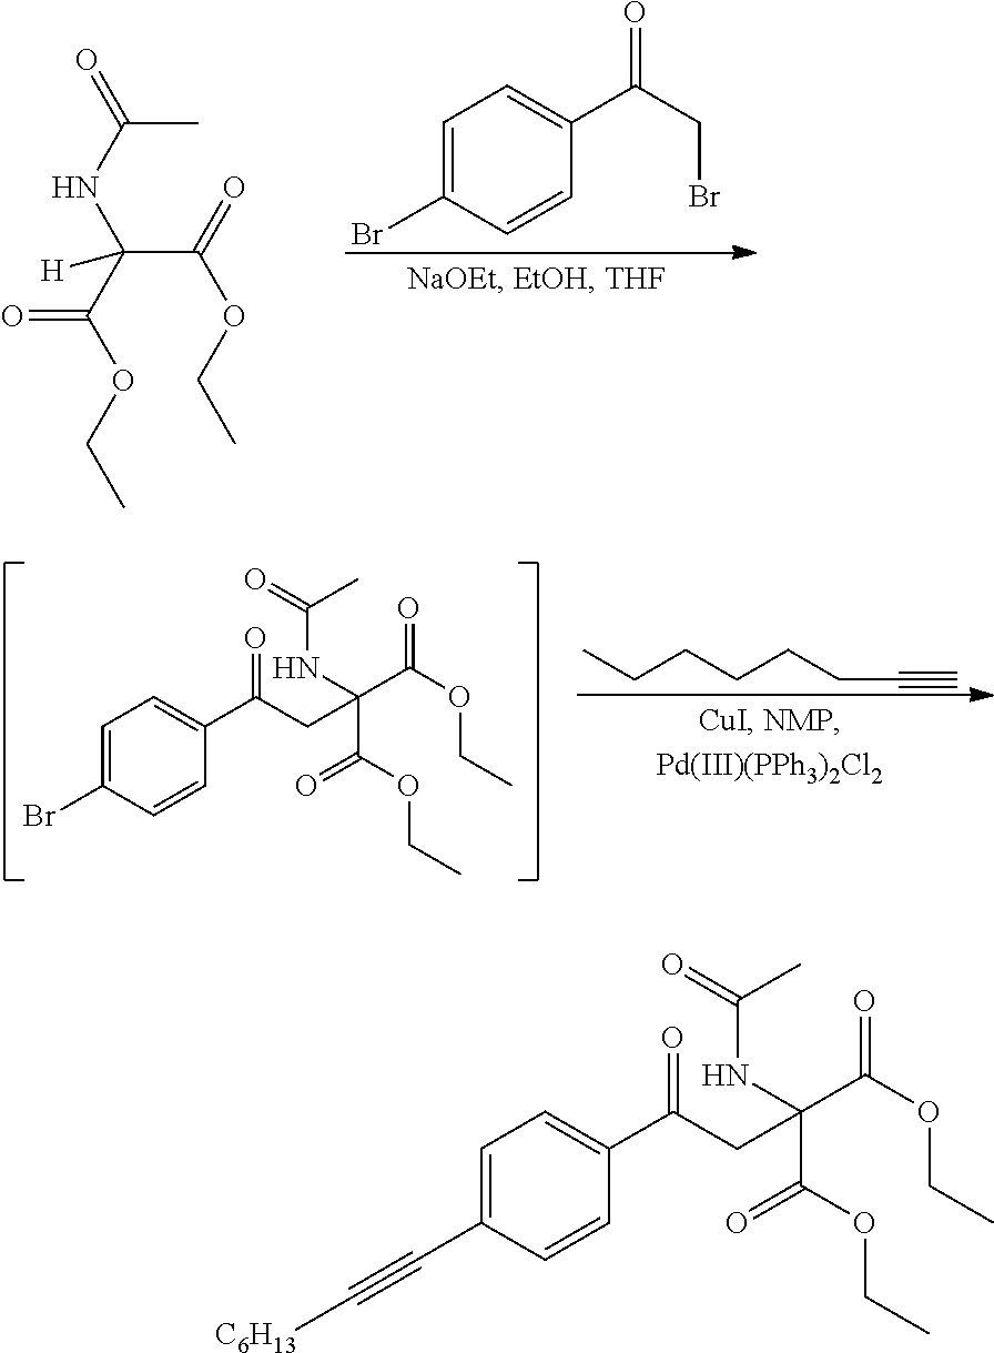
C1=C(C#C[C6H13])C=CC(C(CC(C(=O)OCC)(NC(=O)C)C(OCC)=O)=O)=C1.C1=C(Br)C=CC(C(CBr)=O)=C1.O=C(NC(C(OCC)=O)(C(OCC)=O)[H])C.C1=C(Br)C=CC(C(CC(C(=O)OCC)(NC(=O)C)C(OCC)=O)=O)=C1.CCCCCCC#C
